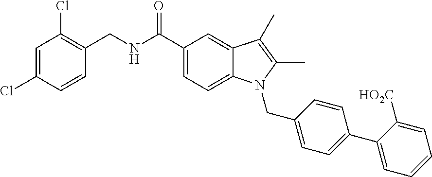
C1=C(Cl)C=CC(CNC(C2=CC=C3C(=C2)C(C)=C(C)N3CC2=CC=C(C3=CC=CC=C3[HO2C])C=C2)=O)=C1Cl
